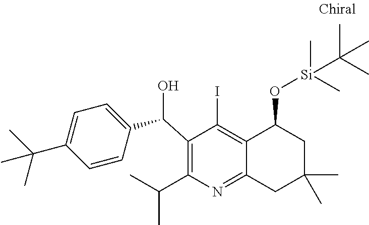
C1(C(C2=CC=C(C(C)(C)C)C=C2)O)=C(C(C)C)N=C2C(=C1I)C(O[Si](C(C)(C)C)(C)C)CC(C)(C)C2
